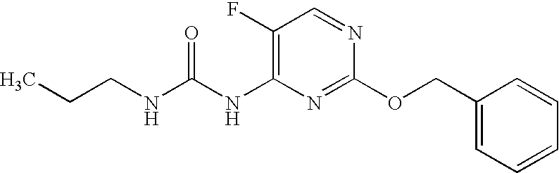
C1(F)=C(NC(NCCC)=O)N=C(OCC2=CC=CC=C2)N=C1
